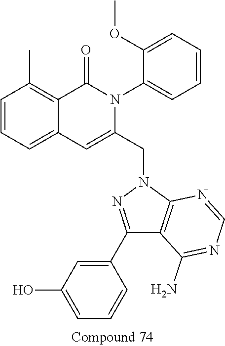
C1=CC=C2C(=C1C)C(=O)N(C1=CC=CC=C1OC)C(CN1N=C(C3=CC(O)=CC=C3)C3=C1N=CN=C3N)=C2
